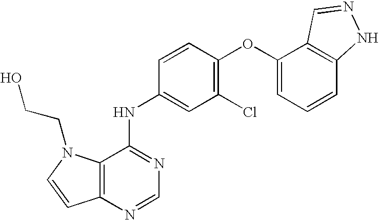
C12=C(N=CN=C1NC1=CC(Cl)=C(OC3=CC=CC4=C3C=NN4)C=C1)C=CN2CCO
